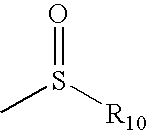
CS([R10])=O
